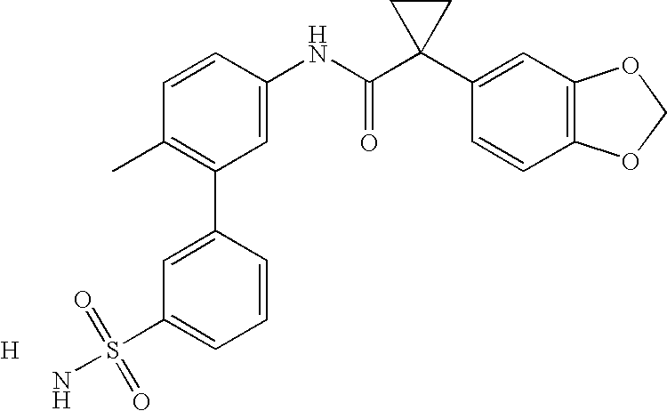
C1=CC(NC(C2(C3=CC4=C(C=C3)OCO4)CC2)=O)=CC(C2=CC(S(=O)(=O)N)=CC=C2)=C1C.[H]
